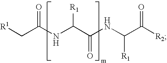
N(C(C(NC(C([R2])=O)[R1])=O)[R1])C(C[R1])=O
